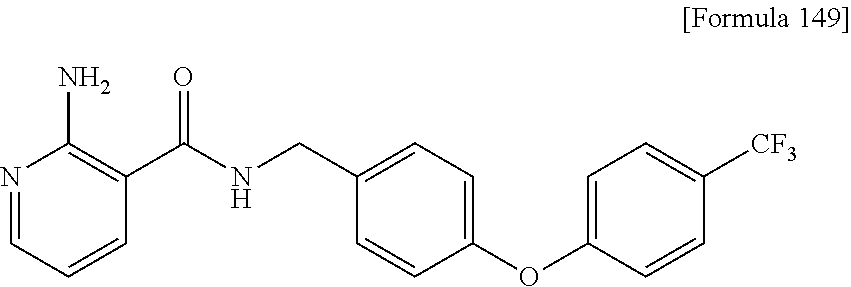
N1=CC=CC(C(NCC2=CC=C(OC3=CC=C([CF3])C=C3)C=C2)=O)=C1N
